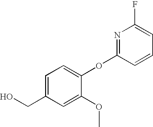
C1=C(CO)C=C(OC)C(OC2=NC(F)=CC=C2)=C1
